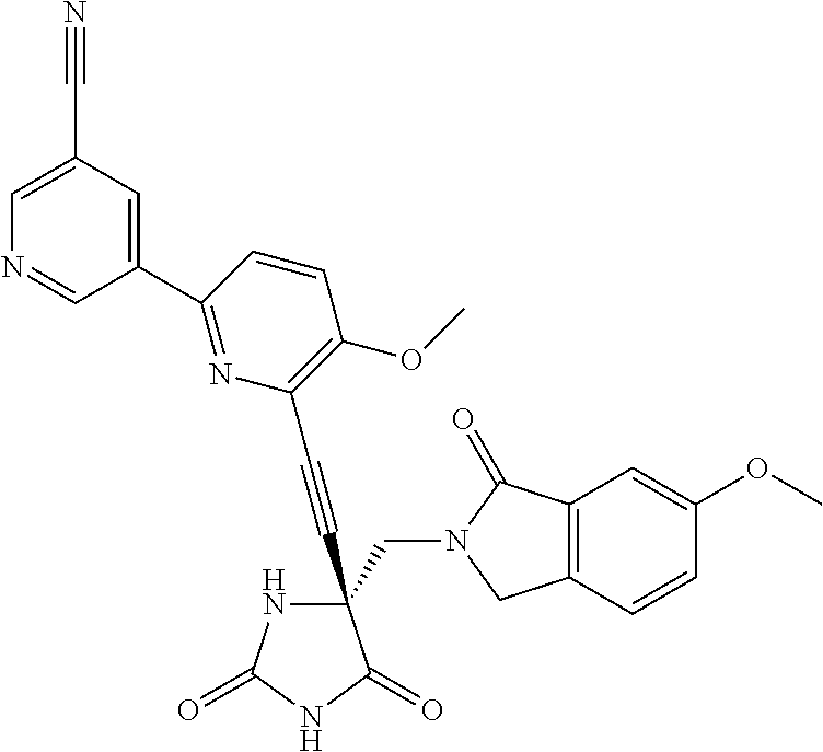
N1C(=O)NC(=O)C1(C#CC1=C(OC)C=CC(C2=CC(C#N)=CN=C2)=N1)CN1C(=O)C2=C(C1)C=CC(OC)=C2
